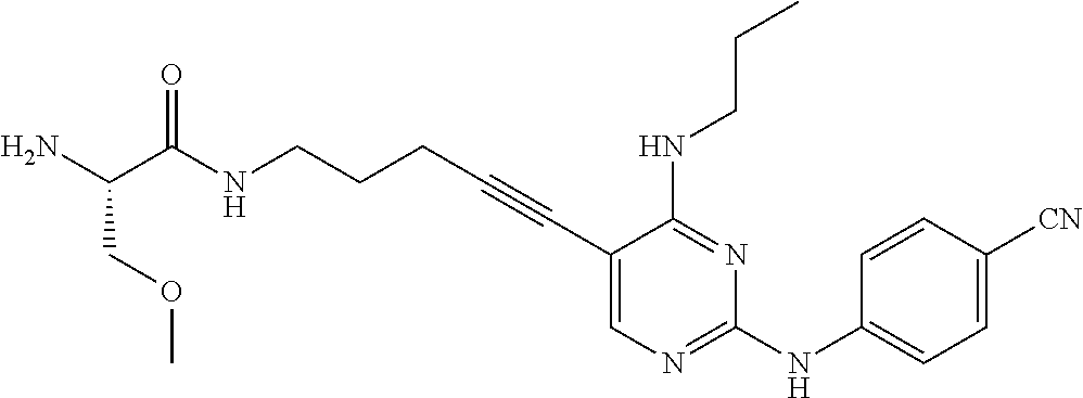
C1(C#CCCCNC(=O)C(N)COC)=CN=C(NC2=CC=C([CN])C=C2)N=C1NCCC
